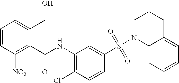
C1(NC(C2=C([NO2])C=CC=C2CO)=O)=C(Cl)C=CC(S(N2C3=CC=CC=C3CCC2)(=O)=O)=C1
